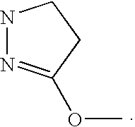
N1N=C(OC)CC1
